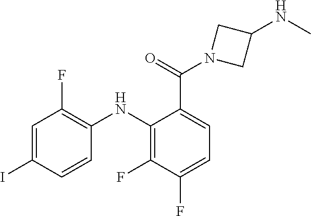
C1=C(I)C=CC(NC2=C(F)C(F)=CC=C2C(=O)N2CC(NC)C2)=C1F
